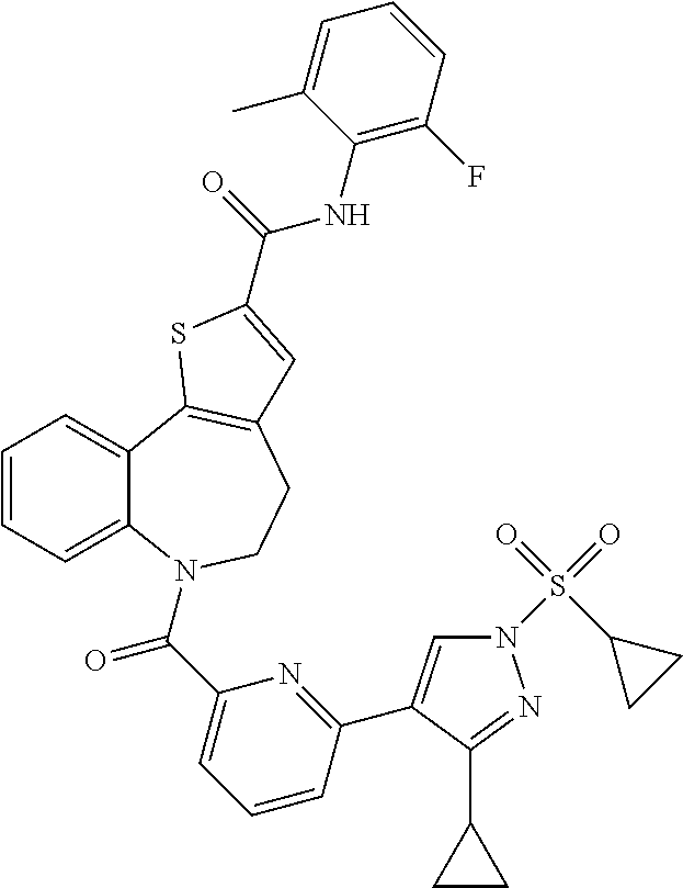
C1=CC=C2C(=C1)C1=C(CCN2C(C2=CC=CC(C3=CN(S(=O)(C4CC4)=O)N=C3C3CC3)=N2)=O)C=C(C(=O)NC2=C(F)C=CC=C2C)S1
